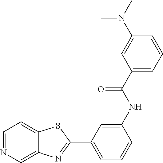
C1=NC=C2C(=C1)SC(C1=CC=CC(NC(C3=CC=CC(N(C)C)=C3)=O)=C1)=N2
